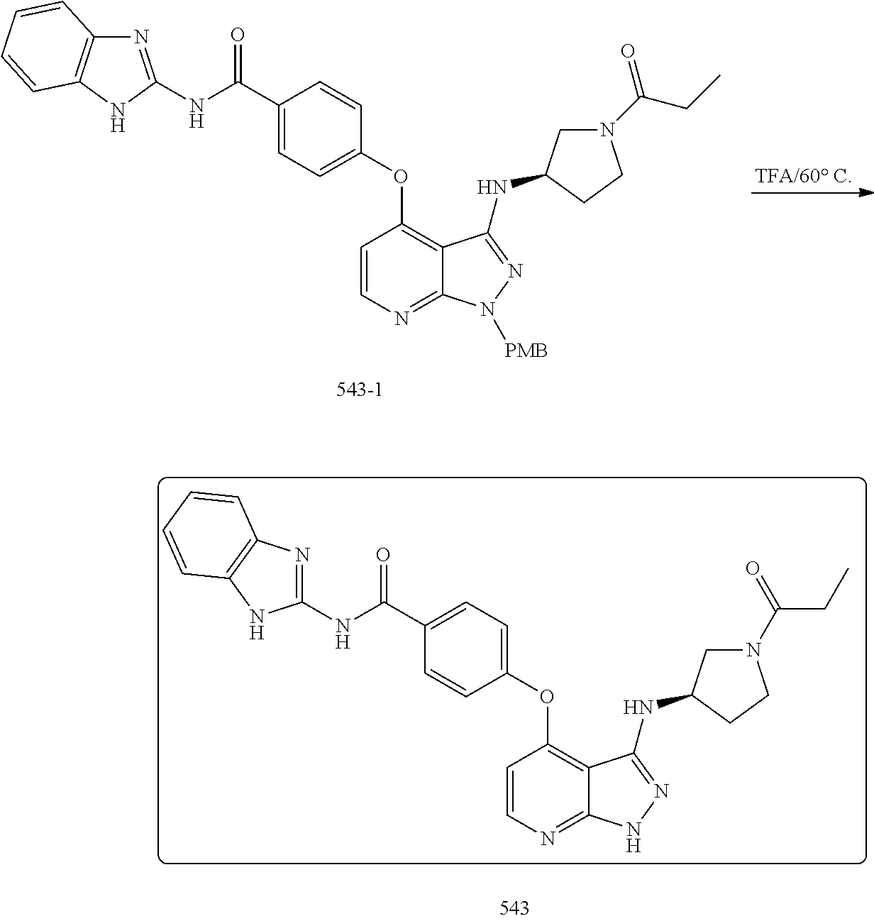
N(C(C1=CC=C(OC2=C3C(=NC=C2)NN=C3NC2CN(C(CC)=O)CC2)C=C1)=O)C1=NC2=C(N1)C=CC=C2.N(C(C1=CC=C(OC2=C3C(=NC=C2)N([PMB])N=C3NC2CN(C(CC)=O)CC2)C=C1)=O)C1=NC2=C(N1)C=CC=C2
